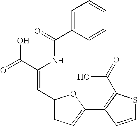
C1=C(C(=O)NC(C(=O)O)=CC2=CC=C(C3=C(C(=O)O)SC=C3)O2)C=CC=C1
